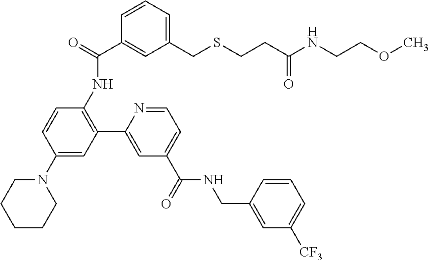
N1(C2=CC(C3=CC(C(=O)NCC4=CC([CF3])=CC=C4)=CC=N3)=C(NC(C3=CC(CSCCC(NCCOC)=O)=CC=C3)=O)C=C2)CCCCC1
